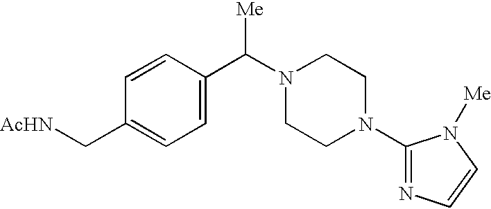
C1=CC(C(N2CCN(C3=NC=CN3[Me])CC2)[Me])=CC=C1C[AcHN]
